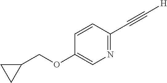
C1=CC(C#C[H])=NC=C1OCC1CC1
